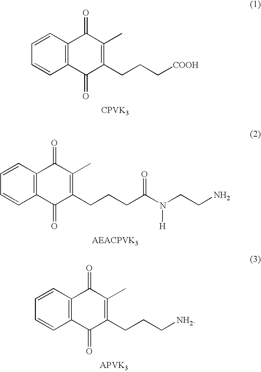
C1=CC2=C(C=C1)C(=O)C(CCC[COOH])=C(C)C2=O.[CPVK3].C1=CC2=C(C=C1)C(=O)C(CCCC(N(CCN)[H])=O)=C(C)C2=O.[AEACPVK3].C1=CC2=C(C=C1)C(=O)C(CCC[NH2])=C(C)C2=O.[APVK3]
